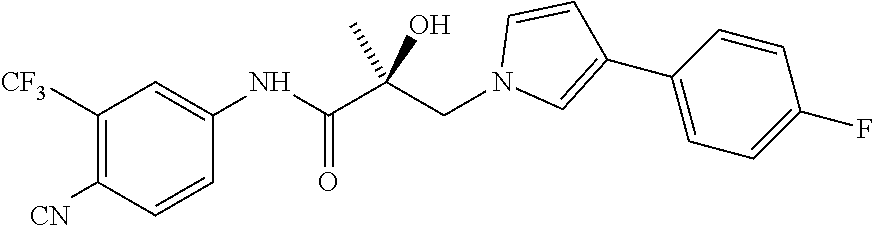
C1=CC([CN])=C([CF3])C=C1NC(C(CN1C=C(C2=CC=C(F)C=C2)C=C1)(C)O)=O
